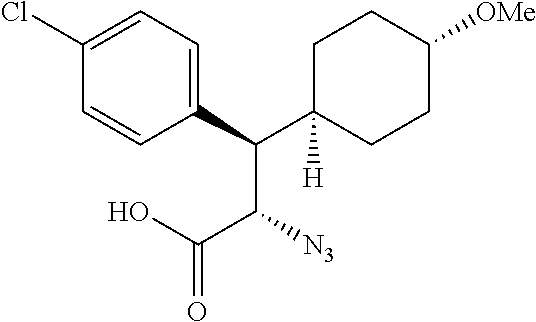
C(C1([H])CCC([OMe])CC1)(C(C(O)=O)[N3])C1=CC=C(Cl)C=C1
